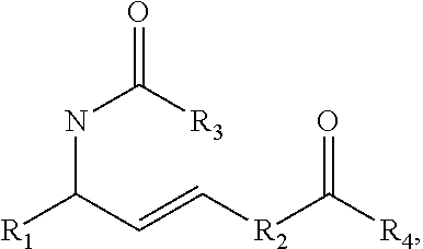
O=C([R3])NC([R1])C=C[R2]C([R4])=O
